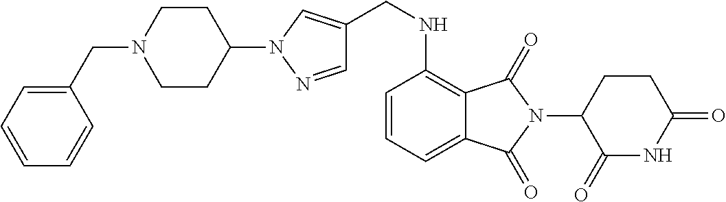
C1=NN(C2CCN(CC3=CC=CC=C3)CC2)C=C1CNC1=C2C(=CC=C1)C(=O)N(C1C(=O)NC(=O)CC1)C2=O
